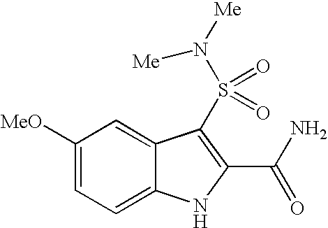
C1([MeO])=CC=C2C(=C1)C(S(=O)(=O)N([Me])[Me])=C(C(N)=O)N2
